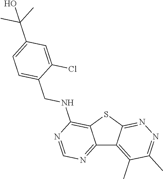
C12=NC=NC(NCC3=CC=C(C(C)(C)O)C=C3Cl)=C1SC1=NN=C(C)C(C)=C21
